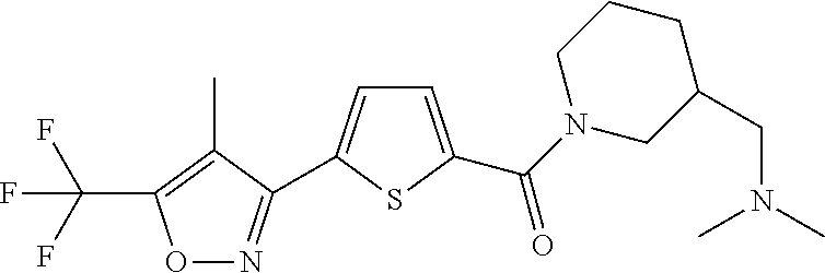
FC(F)(F)C1=C(C)C(C2=CC=C(C(=O)N3CC(CN(C)C)CCC3)S2)=NO1
